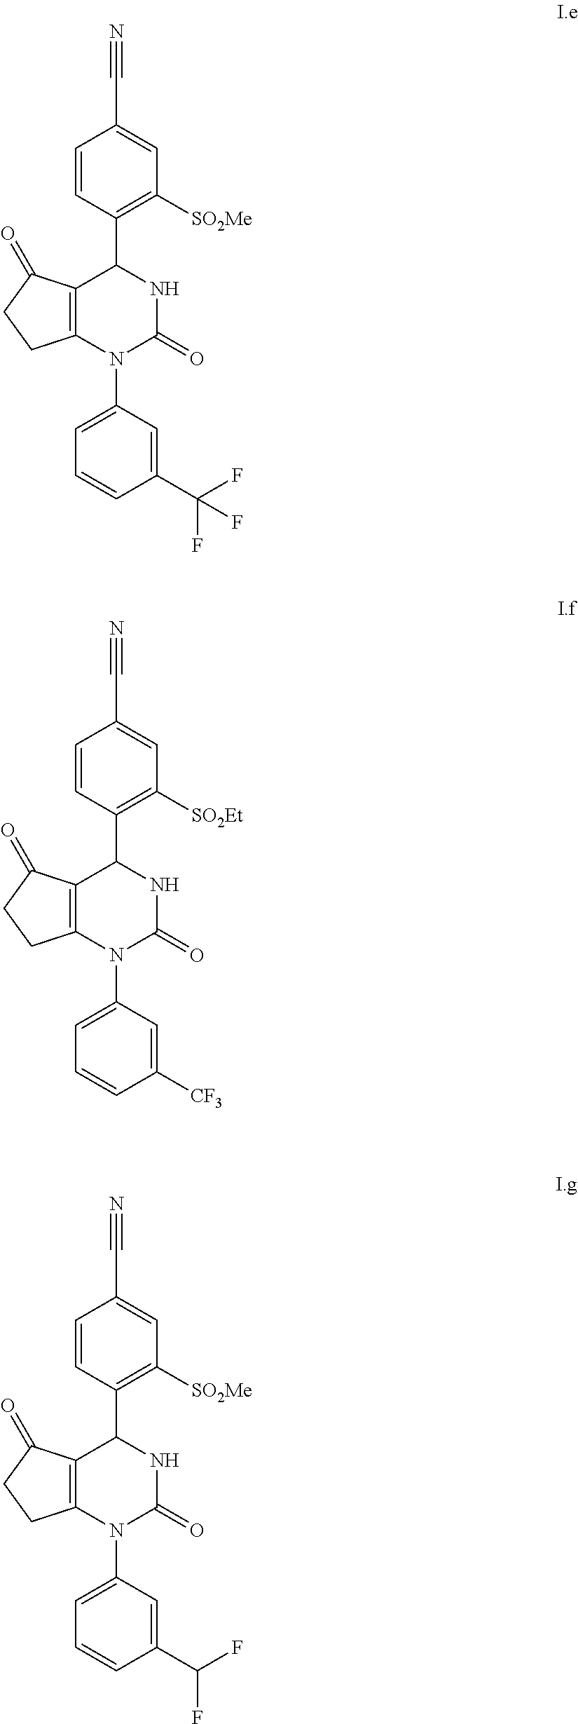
C12=C(N(C3=CC=CC(C(F)(F)F)=C3)C(=O)NC1C1=C([SO2Me])C=C(C#N)C=C1)CCC2=O.C12=C(N(C3=CC=CC([CF3])=C3)C(=O)NC1C1=C([SO2Et])C=C(C#N)C=C1)CCC2=O.C12=C(N(C3=CC=CC(C(F)F)=C3)C(=O)NC1C1=C([SO2Me])C=C(C#N)C=C1)CCC2=O
